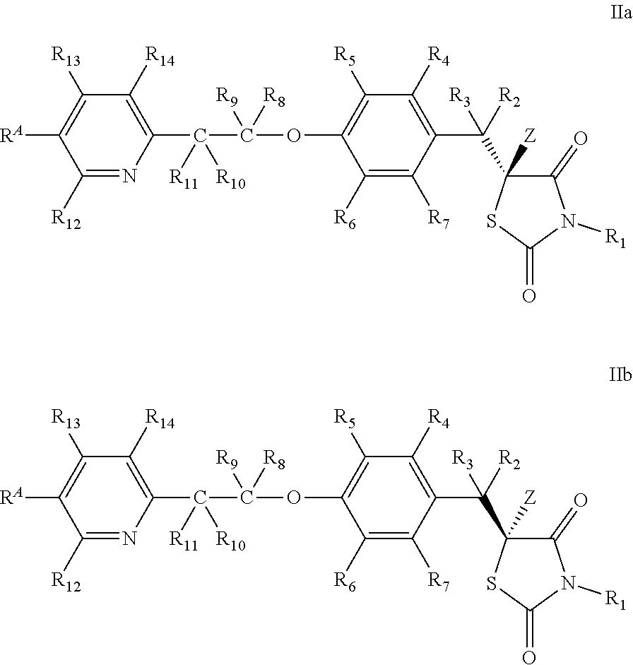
C1([R14])=C(C(C(OC2=C([R5])C([R4])=C(C([R2])([R3])C3([Z])C(=O)N([R1])C(=O)S3)C([R7])=C2[R6])([R9])[R8])([R10])[R11])N=C([R12])C([RA])=C1[R13].C1([R14])=C(C(C(OC2=C([R5])C([R4])=C(C([R2])([R3])C3([Z])C(=O)N([R1])C(=O)S3)C([R7])=C2[R6])([R9])[R8])([R10])[R11])N=C([R12])C([RA])=C1[R13]
